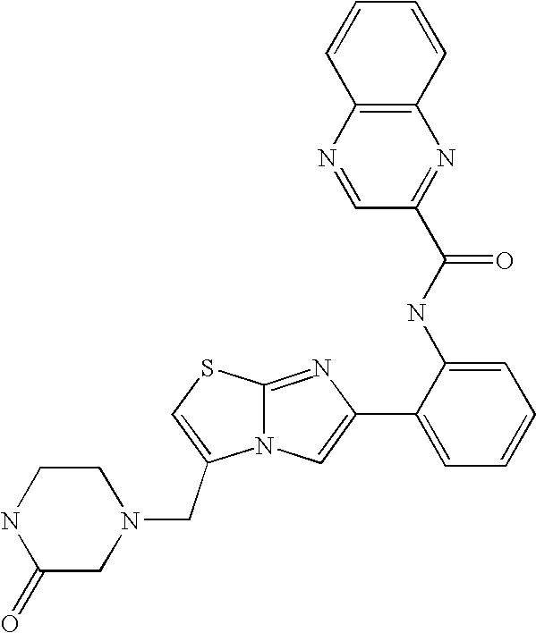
N12C(=NC(C3=CC=CC=C3NC(=O)C3=NC4=C(N=C3)C=CC=C4)=C1)SC=C2CN1CCNC(=O)C1
